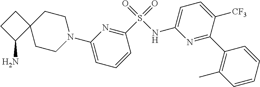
N1(C2=CC=CC(S(=O)(=O)NC3=CC=C([CF3])C(C4=C(C)C=CC=C4)=N3)=N2)CCC2(CC1)CCC2N
